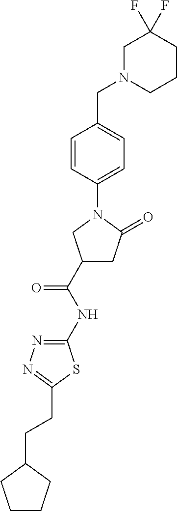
C1CCC(CCC2=NN=C(NC(C3CC(=O)N(C4=CC=C(CN5CCCC(F)(F)C5)C=C4)C3)=O)S2)C1
